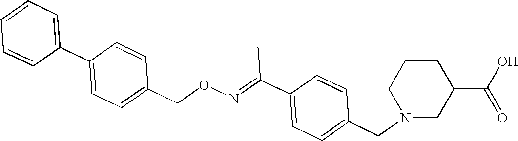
C1=CC=C(C2=CC=C(CON=C(C3=CC=C(CN4CC(C(=O)O)CCC4)C=C3)C)C=C2)C=C1
